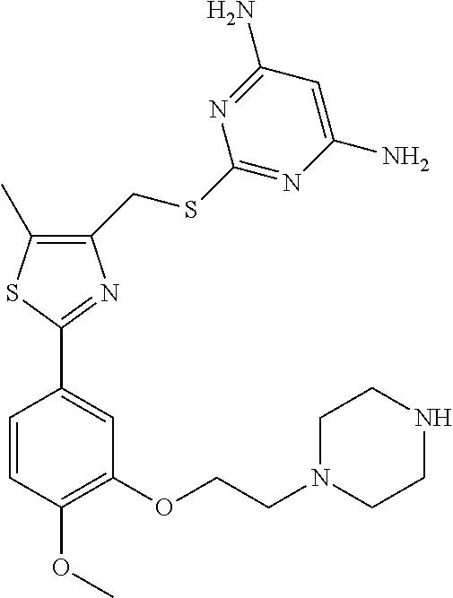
C1(CSC2=NC(N)=CC(N)=N2)=C(C)SC(C2=CC(OCCN3CCNCC3)=C(OC)C=C2)=N1
